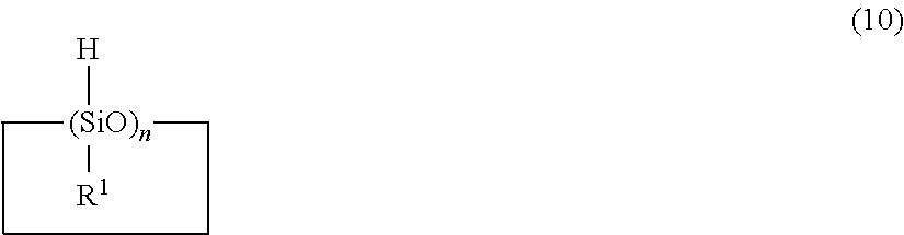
C[(SiO)n](C)([H])[R1]
